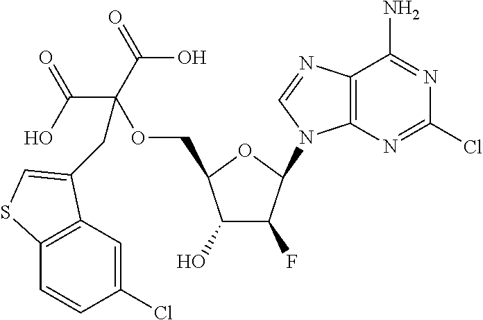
C1(O)C(F)C(N2C3=C(N=C2)C(N)=NC(Cl)=N3)OC1COC(C(=O)O)(C(O)=O)CC1=CSC2=C1C=C(Cl)C=C2
